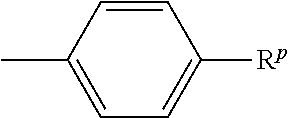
C1=C(C)C=CC([Rp])=C1
